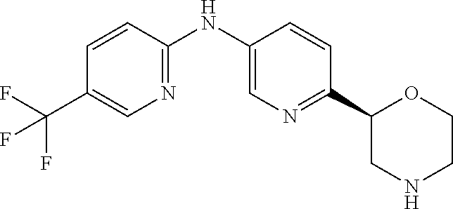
C1=CC(NC2=CN=C(C3CNCCO3)C=C2)=NC=C1C(F)(F)F
